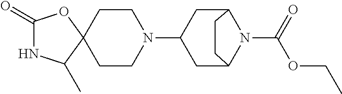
C1(=O)NC(C)C2(O1)CCN(C1CC3N(C(OCC)=O)C(C1)CC3)CC2
